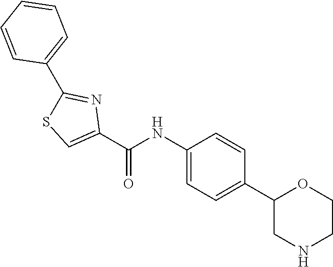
C1(NC(C2=CSC(C3=CC=CC=C3)=N2)=O)=CC=C(C2CNCCO2)C=C1
